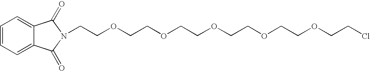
C1=CC=C2C(=C1)C(=O)N(CCOCCOCCOCCOCCOCCCl)C2=O
